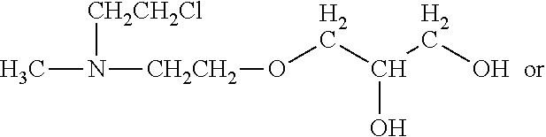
CN([CH2CH2]OCC(O)CO)[CH2CH2Cl]
